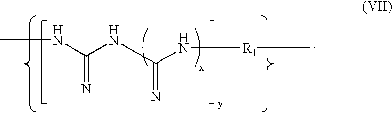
CNC(NC(=N)N[R1]C)=N
